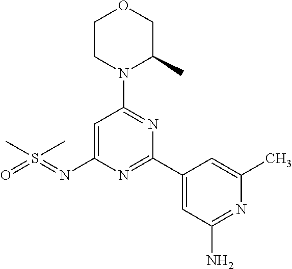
C1CN(C2=NC(C3=CC(N)=NC(C)=C3)=NC(N=S(=O)(C)C)=C2)C(C)CO1
